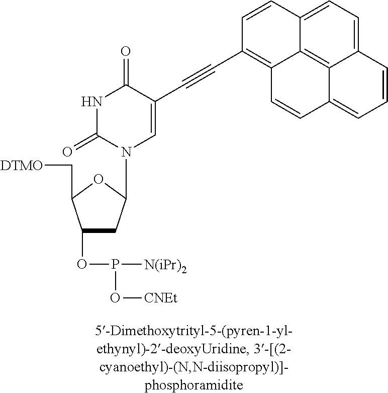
C1(OP([N(iPr)2])O[CNEt])CC(N2C=C(C#CC3=C4C5=C6C(=CC=C5C=C3)C=CC=C6C=C4)C(=O)NC2=O)OC1C[DTMO]
